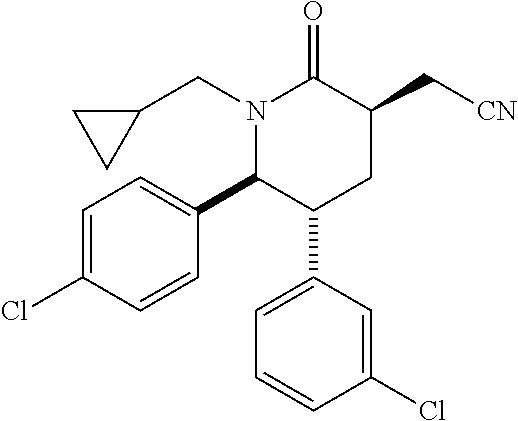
C1=C(Cl)C=CC(C2C(C3=CC=CC(Cl)=C3)CC(C[CN])C(=O)N2CC2CC2)=C1
